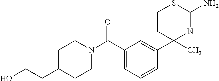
C1CC(C2=CC(C(N3CCC(CCO)CC3)=O)=CC=C2)(C)N=C(N)S1
